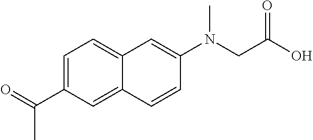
C1=C(C(=O)C)C=C2C(=C1)C=C(N(C)CC(O)=O)C=C2
